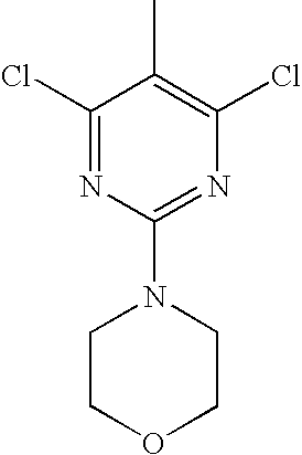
C1(Cl)=NC(N2CCOCC2)=NC(Cl)=C1C
